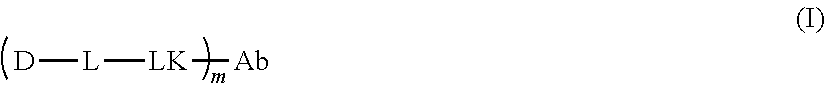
[D][L][LK][Ab]
